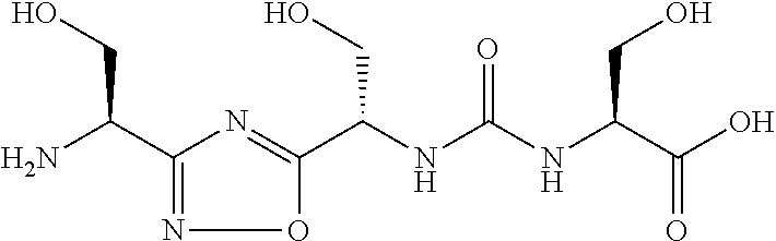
C1(C(N)CO)=NOC(C(NC(NC(C(O)=O)CO)=O)CO)=N1
